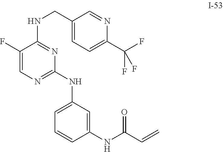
C1(F)=CN=C(NC2=CC=CC(NC(=O)C=C)=C2)N=C1NCC1=CC=C(C(F)(F)F)N=C1
